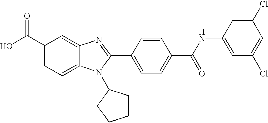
C1(C(O)=O)=CC=C2C(=C1)N=C(C1=CC=C(C(NC3=CC(Cl)=CC(Cl)=C3)=O)C=C1)N2C1CCCC1
